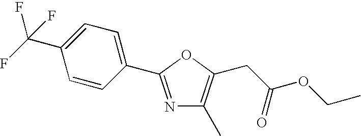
N1=C(C2=CC=C(C(F)(F)F)C=C2)OC(CC(OCC)=O)=C1C
